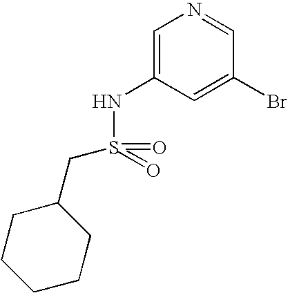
C1=C(NS(=O)(=O)CC2CCCCC2)C=C(Br)C=N1
